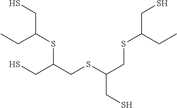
C(SC(CSC(CSC(CS)CC)CS)CS)(CS)CC
